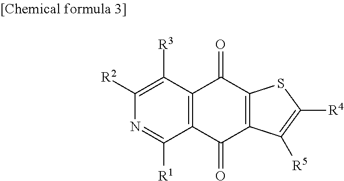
C1([R1])=NC([R2])=C([R3])C2=C1C(=O)C1=C(C2=O)SC([R4])=C1[R5]
